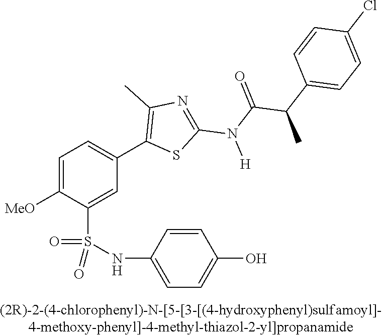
C1=C([OMe])C(S(NC2=CC=C(O)C=C2)(=O)=O)=CC(C2=C(C)N=C(N(C(C(C3=CC=C(Cl)C=C3)C)=O)[H])S2)=C1
